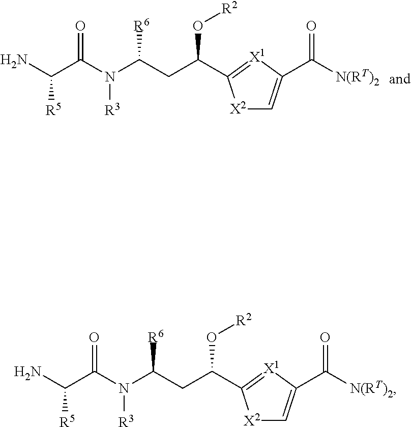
N([R3])(C(CC(O[R2])C1=[X1]C(C([N(RT)2])=O)=C[X2]1)[R6])C(C(N)[R5])=O.N([R3])(C(CC(O[R2])C1=[X1]C(C([N(RT)2])=O)=C[X2]1)[R6])C(C(N)[R5])=O
